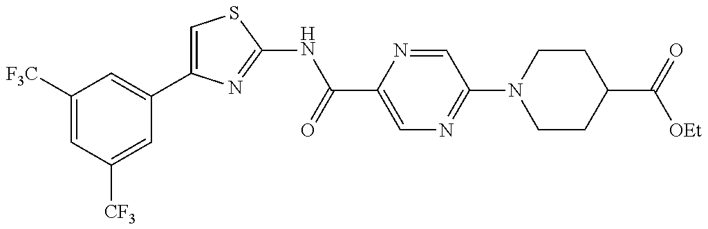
C1=C(C2=CC([F3C])=CC([CF3])=C2)N=C(NC(C2=CN=C(N3CCC(C(=O)[OEt])CC3)C=N2)=O)S1
